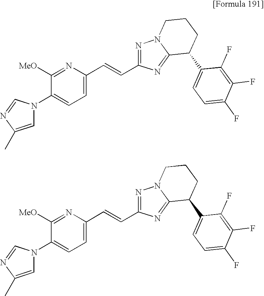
N1(C2=CC=C(C=CC3=NN4C(=N3)C(C3=CC=C(F)C(F)=C3F)CCC4)N=C2[MeO])C=C(C)N=C1.N1(C2=CC=C(C=CC3=NN4C(=N3)C(C3=CC=C(F)C(F)=C3F)CCC4)N=C2[MeO])C=C(C)N=C1
